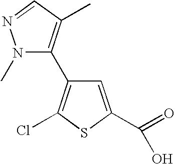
N1(C)C(C2=C(Cl)SC(C(=O)O)=C2)=C(C)C=N1
